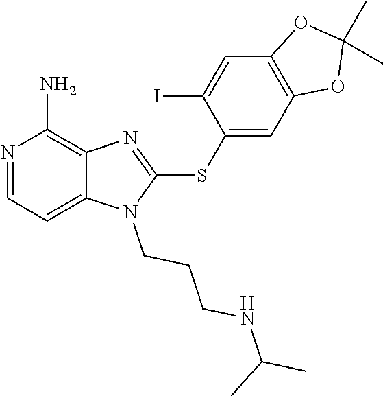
C12=CC=NC(N)=C1N=C(SC1=CC3=C(C=C1I)OC(C)(C)O3)N2CCCNC(C)C
